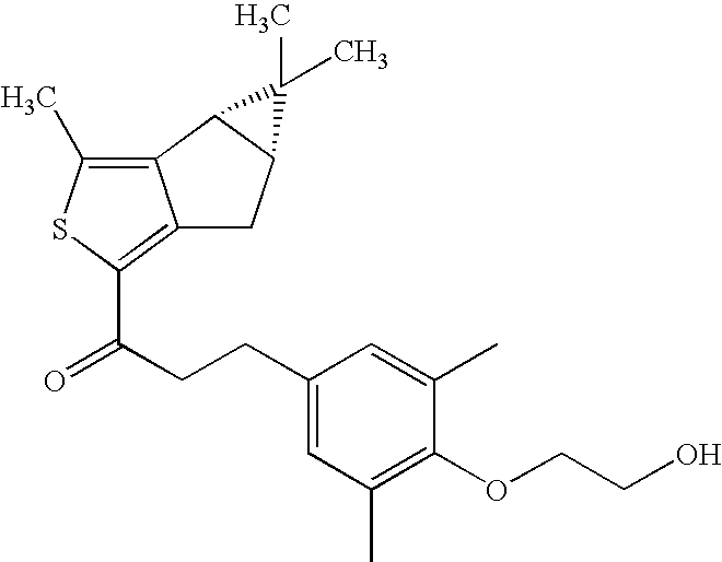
C12=C(C)SC(C(CCC3=CC(C)=C(OCCO)C(C)=C3)=O)=C1CC1C2C1(C)C
